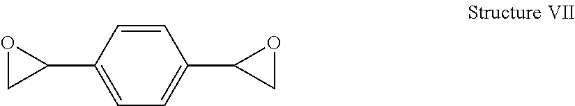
C1=C(C2OC2)C=CC(C2CO2)=C1
